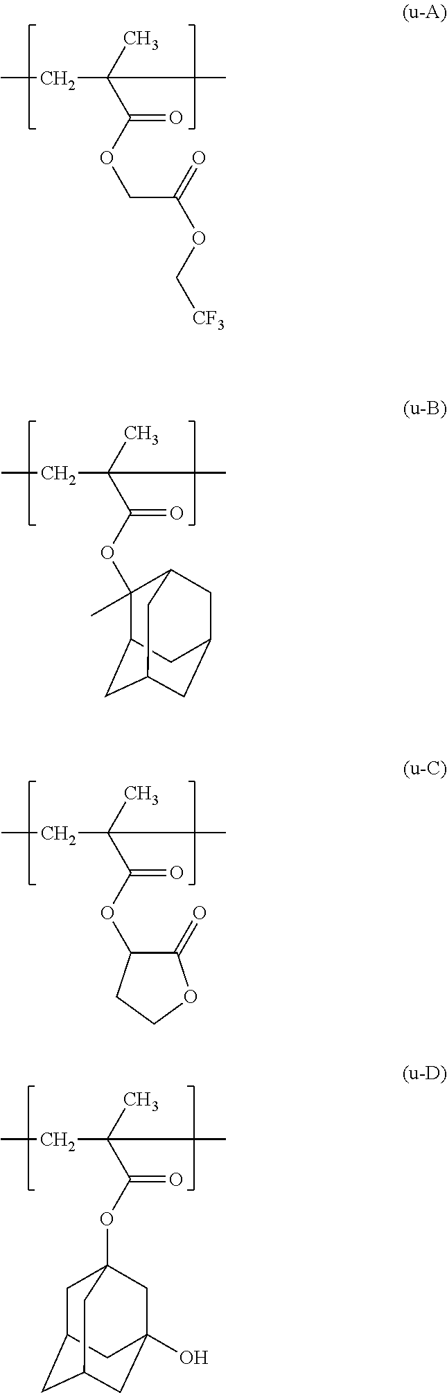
CCC(C)(C(=O)OCC(=O)OC[CF3])C.CCC(C)(C(=O)OC1(C)C2CC3CC(CC1C3)C2)C.CCC(C)(C(=O)OC1C(=O)OCC1)C.CCC(C)(C(=O)OC12CC3CC(CC(O)(C1)C3)C2)C
